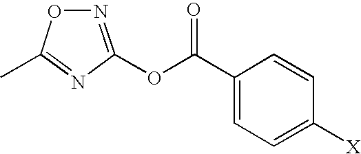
N1=C(OC(C2=CC=C([X])C=C2)=O)N=C(C)O1
